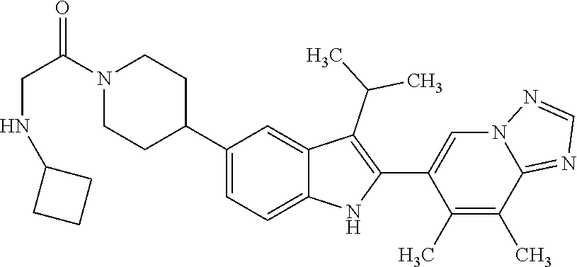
C1(C2CCN(C(CNC3CCC3)=O)CC2)=CC=C2C(=C1)C(C(C)C)=C(C1=CN3C(=NC=N3)C(C)=C1C)N2
